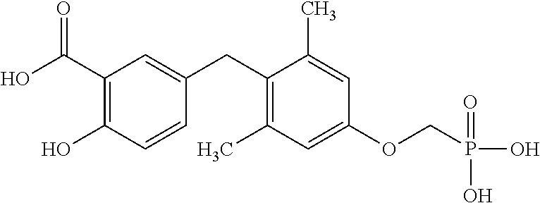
C1=C(CC2=C(C)C=C(OCP(O)(=O)O)C=C2C)C=CC(O)=C1C(O)=O
